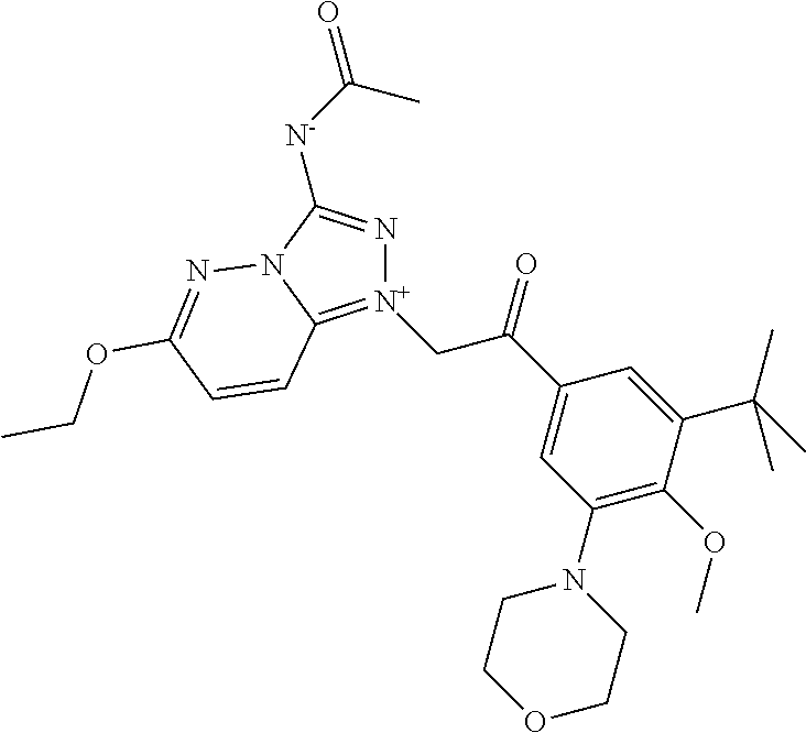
[N+]1(CC(=O)C2=CC(N3CCOCC3)=C(OC)C(C(C)(C)C)=C2)=C2N(C([N-]C(=O)C)=N1)N=C(OCC)C=C2
